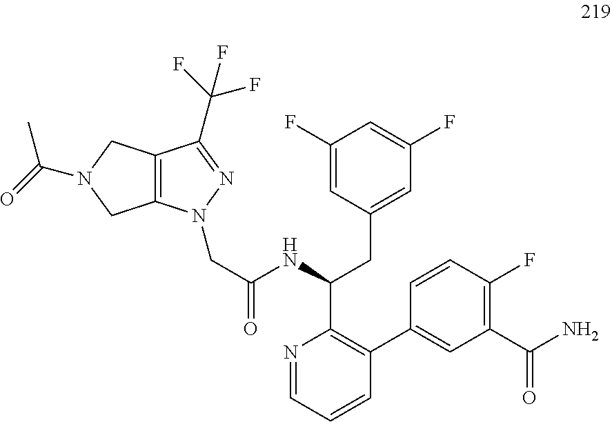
C1(F)=CC(CC(C2=C(C3=CC(C(=O)N)=C(F)C=C3)C=CC=N2)NC(CN2C3=C(CN(C(=O)C)C3)C(C(F)(F)F)=N2)=O)=CC(F)=C1
